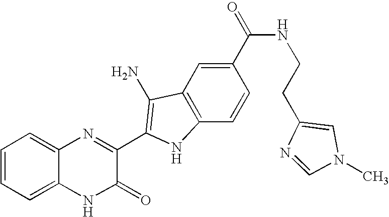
C1=C2C(=CC=C1)N=C(C1=C(N)C3=C(C=CC(C(=O)NCCC4=CN(C)C=N4)=C3)N1)C(=O)N2
